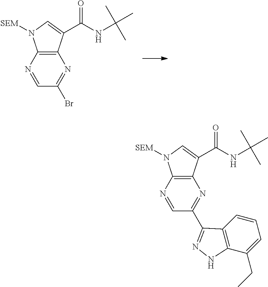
C12=C(N=C(Br)C=N1)C(C(NC(C)(C)C)=O)=CN2[SEM].C12=C(N=C(C3=NNC4=C3C=CC=C4CC)C=N1)C(C(NC(C)(C)C)=O)=CN2[SEM]
